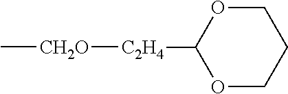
C[CH2O][C2H4]C1OCCCO1
